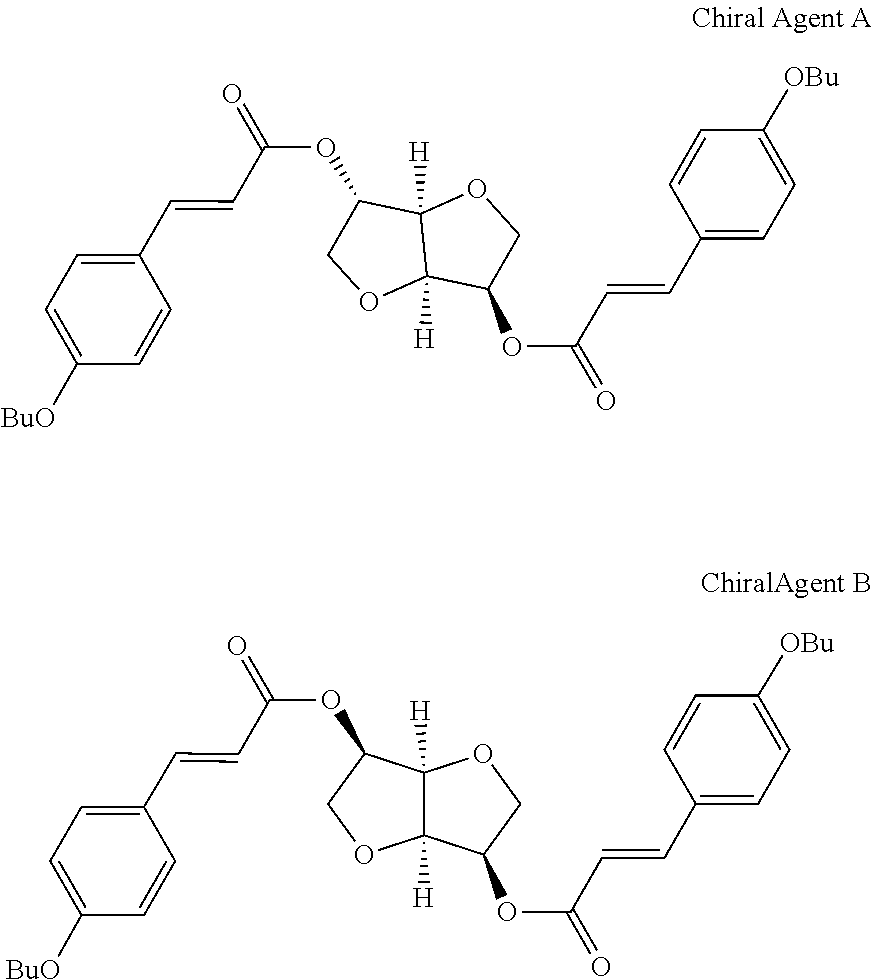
C1=CC([OBu])=CC=C1C=CC(OC1C2([H])C([H])(C(OC(C=CC3=CC=C([BuO])C=C3)=O)CO2)OC1)=O.C12([H])C(OC(C=CC3=CC=C([OBu])C=C3)=O)COC1([H])C(OC(C=CC1=CC=C([BuO])C=C1)=O)CO2
